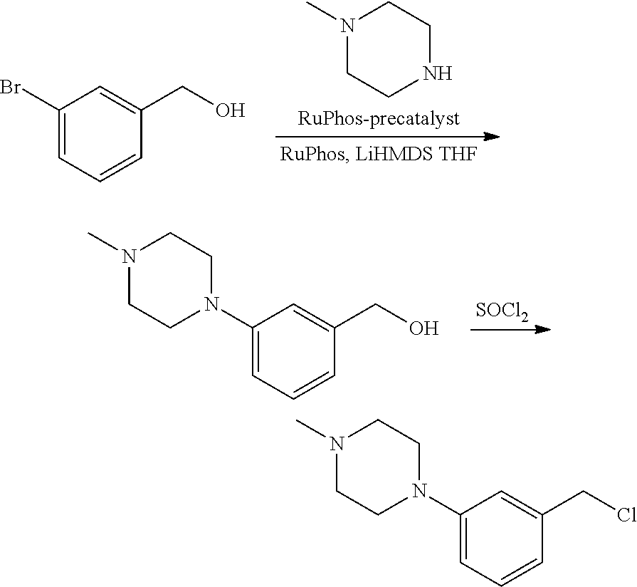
N1(C)CCNCC1.C1(Br)=CC=CC(CO)=C1.[SOCl2].N1(C)CCN(C2=CC=CC(CO)=C2)CC1.N1(C)CCN(C2=CC=CC(CCl)=C2)CC1
